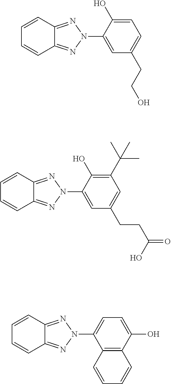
C1=CC2=NN(C3=CC(CCO)=CC=C3O)N=C2C=C1.C1=CC2=NN(C3=CC(CCC(=O)O)=CC(C(C)(C)C)=C3O)N=C2C=C1.C1=CC2=NN(C3=CC=C(O)C4=C3C=CC=C4)N=C2C=C1
